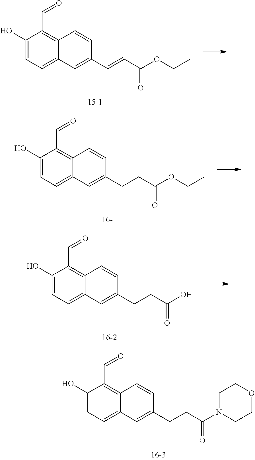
C1(O)=CC=C2C(=C1C=O)C=CC(CCC(=O)N1CCOCC1)=C2.C1(O)=CC=C2C(=C1C=O)C=CC(C=CC(=O)OCC)=C2.C1(O)=CC=C2C(=C1C=O)C=CC(CCC(=O)OCC)=C2.C1(O)=CC=C2C(=C1C=O)C=CC(CCC(=O)O)=C2
